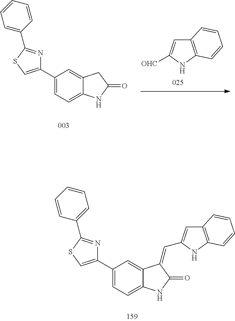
C1(C2=CC=C3C(=C2)C(=CC2=CC4=C(N2)C=CC=C4)C(=O)N3)=CSC(C2=CC=CC=C2)=N1.C12=C(NC([OHC])=C1)C=CC=C2.C1(C2=CC=C3C(=C2)CC(=O)N3)=CSC(C2=CC=CC=C2)=N1
